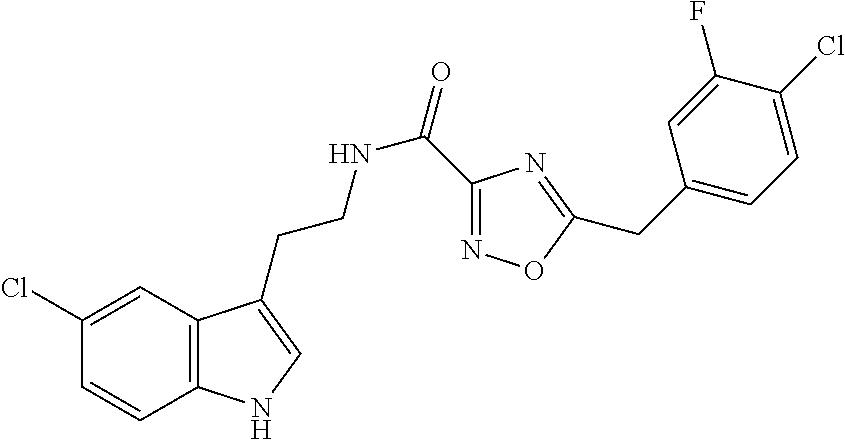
C12=C(C=C(Cl)C=C1)C(CCNC(=O)C1=NOC(CC3=CC=C(Cl)C(F)=C3)=N1)=CN2
